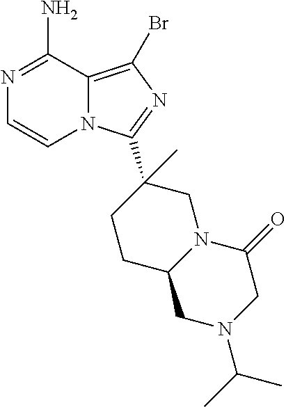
N1=C(N)C2=C(Br)N=C(C3(C)CN4C(CC3)CN(C(C)C)CC4=O)N2C=C1
